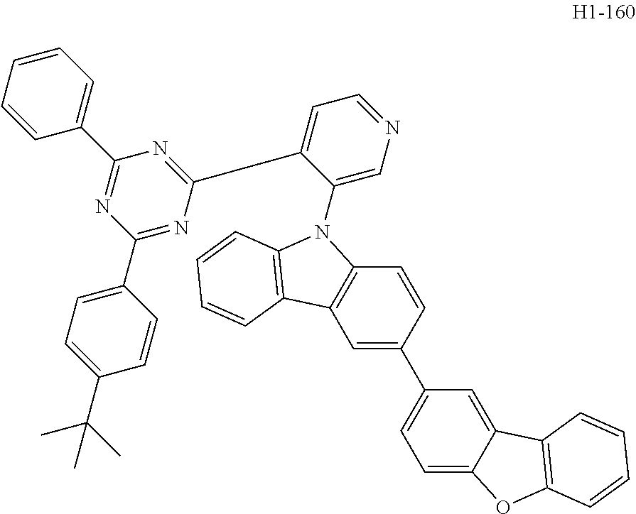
C1(N2C3=C(C=C(C4=CC=C5C(=C4)C4=C(O5)C=CC=C4)C=C3)C3=C2C=CC=C3)=CN=CC=C1C1=NC(C2=CC=CC=C2)=NC(C2=CC=C(C(C)(C)C)C=C2)=N1
